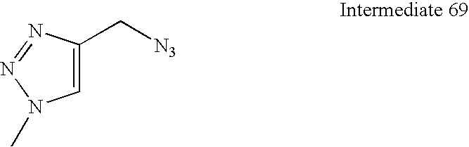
C1=C(C[N3])N=NN1C
